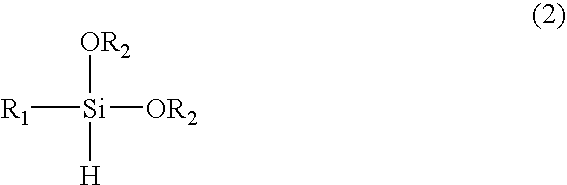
[R1][Si]([OR2])([OR2])[H]
